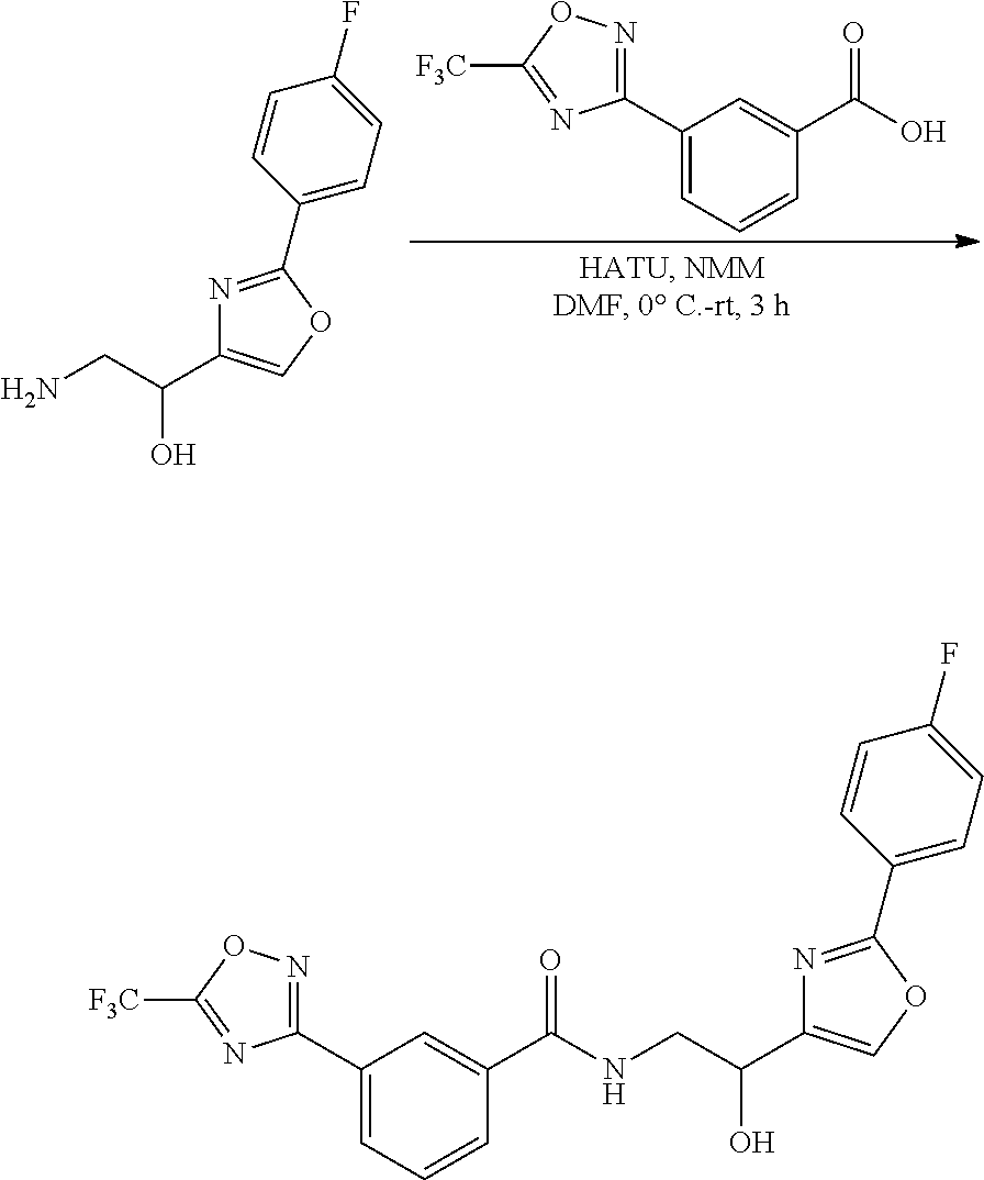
C1(C2=NOC([F3C])=N2)=CC=CC(C(=O)O)=C1.C1(C2=NC(C(CN)O)=CO2)=CC=C(F)C=C1.C1(C2=NC(C(CNC(C3=CC(C4=NOC([F3C])=N4)=CC=C3)=O)O)=CO2)=CC=C(F)C=C1
